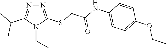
N1=C(SCC(NC2=CC=C(OCC)C=C2)=O)N(CC)C(C(C)C)=N1
